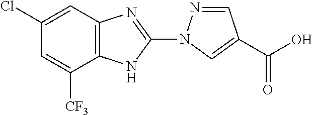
C1=NN(C2=NC3=C(N2)C([CF3])=CC(Cl)=C3)C=C1C(O)=O
